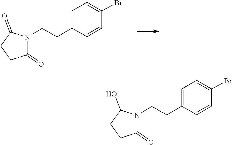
C1C(=O)N(CCC2=CC=C(Br)C=C2)C(=O)C1.C1C(=O)N(CCC2=CC=C(Br)C=C2)C(O)C1
